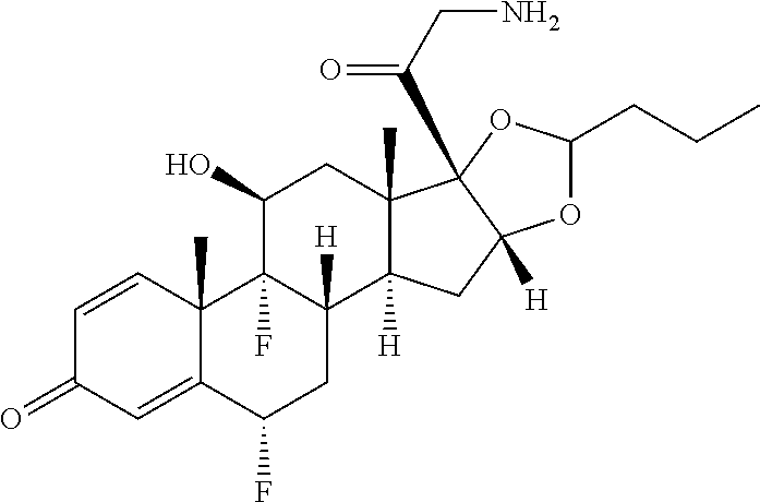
C1=CC2(C)C(=CC1=O)C(F)CC1([H])C2(F)C(O)CC2(C)C1([H])CC1([H])C2(C(CN)=O)OC(CCC)O1
